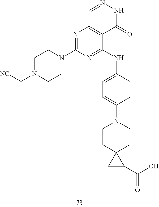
C1=NNC(=O)C2=C1N=C(N1CCN(C[NC])CC1)N=C2NC1=CC=C(N2CCC3(CC2)CC3C(=O)O)C=C1
